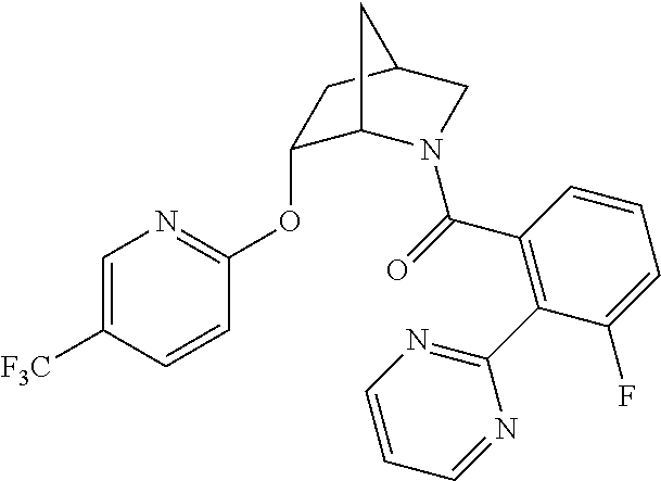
C1(C(=O)N2C3C(OC4=NC=C([F3C])C=C4)CC(C2)C3)=C(C2=NC=CC=N2)C(F)=CC=C1
